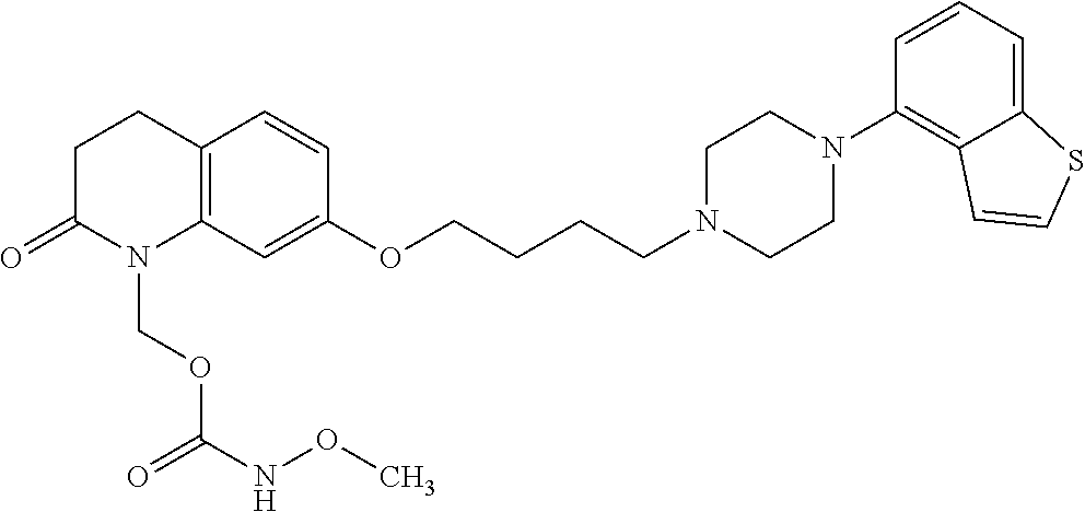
C12=C(C=C(OCCCCN3CCN(C4=C5C(=CC=C4)SC=C5)CC3)C=C1)N(COC(NOC)=O)C(=O)CC2
